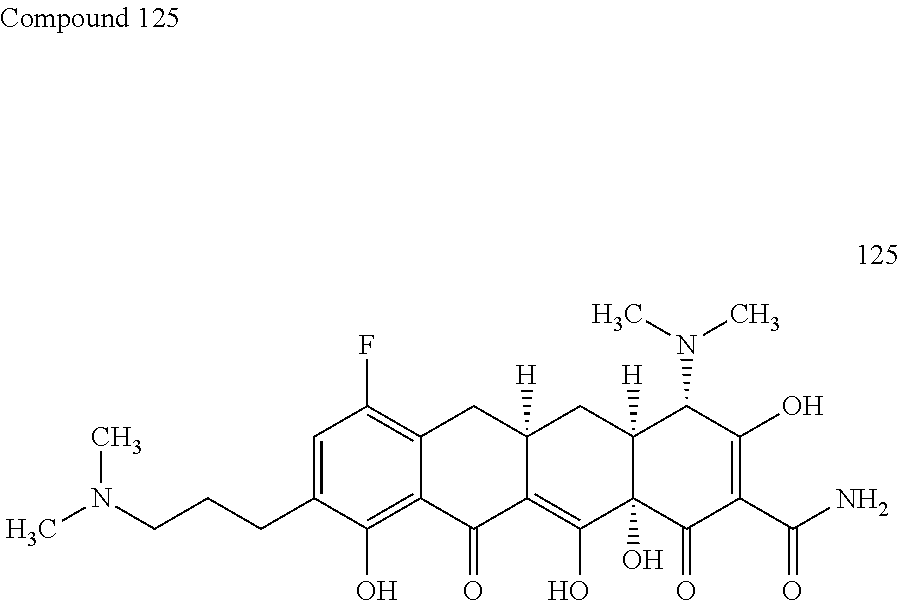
C1=C(CCCN(C)C)C(O)=C2C(=C1F)CC1([H])C(=C(O)C3(O)C([H])(C1)C(N(C)C)C(O)=C(C(=O)N)C3=O)C2=O
